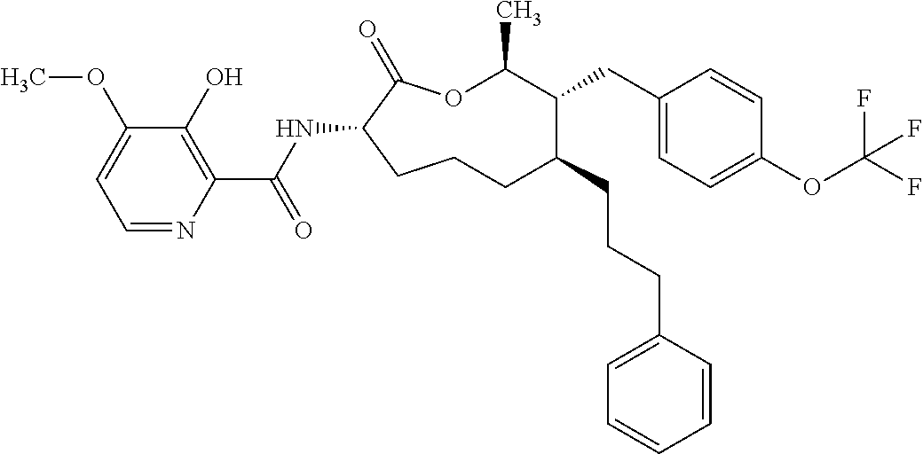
O1C(C)C(CC2=CC=C(OC(F)(F)F)C=C2)C(CCCC2=CC=CC=C2)CCCC(NC(C2=C(O)C(OC)=CC=N2)=O)C1=O
